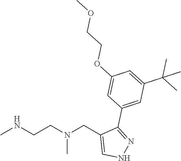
CNCCN(CC1=CNN=C1C1=CC(C(C)(C)C)=CC(OCCOC)=C1)C
